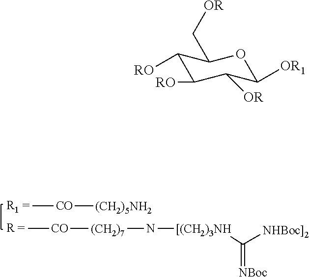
C1([RO])C([RO])C([OR])C([OR1])OC1C[OR].C[CO][(CH2)5NH2].C[CO][(CH2)7]N[[(CH2)3NH]C([NHBoc]2])=[NBoc]
